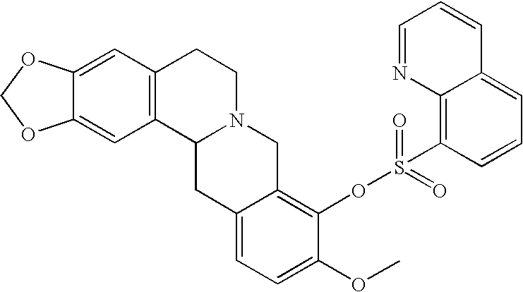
C12=CC3=C(C=C1OCO2)CCN1C3CC2=CC=C(OC)C(OS(C3=C4C(=CC=C3)C=CC=N4)(=O)=O)=C2C1
